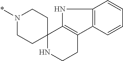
N1(*)CCC2(CC1)NCCC1=C2NC2=C1C=CC=C2
